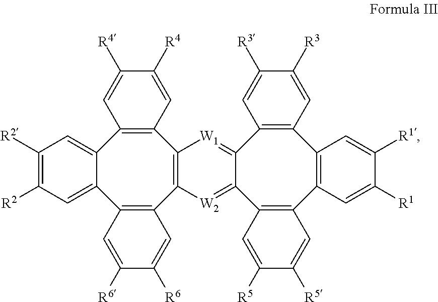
C12=CC([R2])=C([R2])C=C1C1=C(C3=C(C4=C2C=C([R4])C([R4])=C4)[W1]=C2C(=[W2]3)C3=C(C4=C(C5=C2C=C([R3])C([R3])=C5)C=C([R1])C([R1])=C4)C=C([R5])C([R5])=C3)C=C([R6])C([R6])=C1
